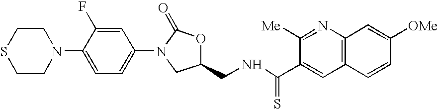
S1CCN(C2=CC=C(N3C(=O)OC(CNC(C4=CC5=C(N=C4[Me])C=C([OMe])C=C5)=S)C3)C=C2F)CC1
